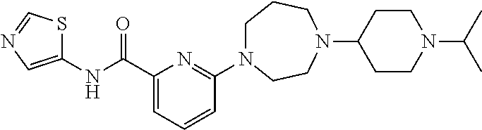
C1N(C2=NC(C(NC3=CN=CS3)=O)=CC=C2)CCN(C2CCN(C(C)C)CC2)CC1
